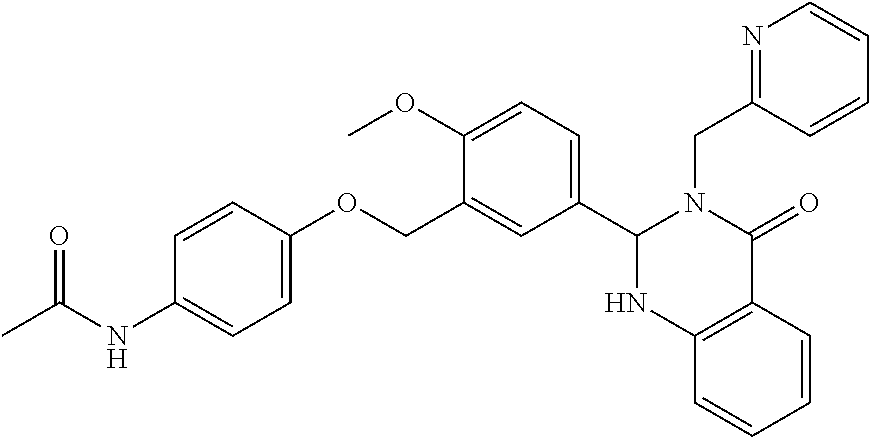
C1(NC(C)=O)=CC=C(OCC2=CC(C3N(CC4=NC=CC=C4)C(=O)C4=C(C=CC=C4)N3)=CC=C2OC)C=C1
